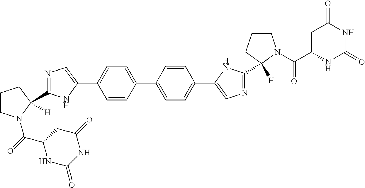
C1CN(C(=O)C2NC(=O)NC(=O)C2)C(C2=NC=C(C3=CC=C(C4=CC=C(C5=CN=C(C6([H])CCCN6C(=O)C6NC(=O)NC(=O)C6)N5)C=C4)C=C3)N2)([H])C1
